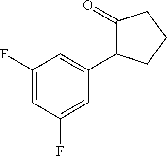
C1(F)=CC(F)=CC(C2C(=O)CCC2)=C1
